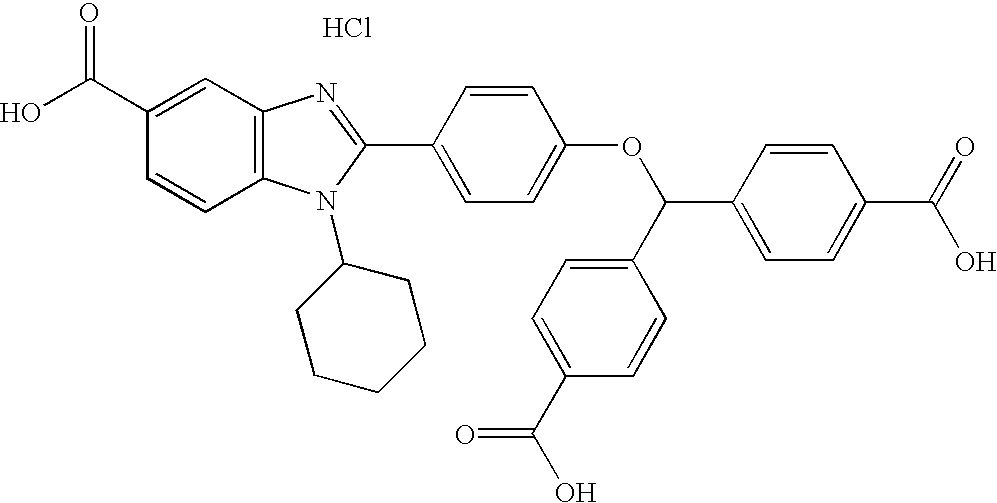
Cl.OC(C1=CC2=C(C=C1)N(C1CCCCC1)C(C1=CC=C(OC(C3=CC=C(C(=O)O)C=C3)C3=CC=C(C(O)=O)C=C3)C=C1)=N2)=O
